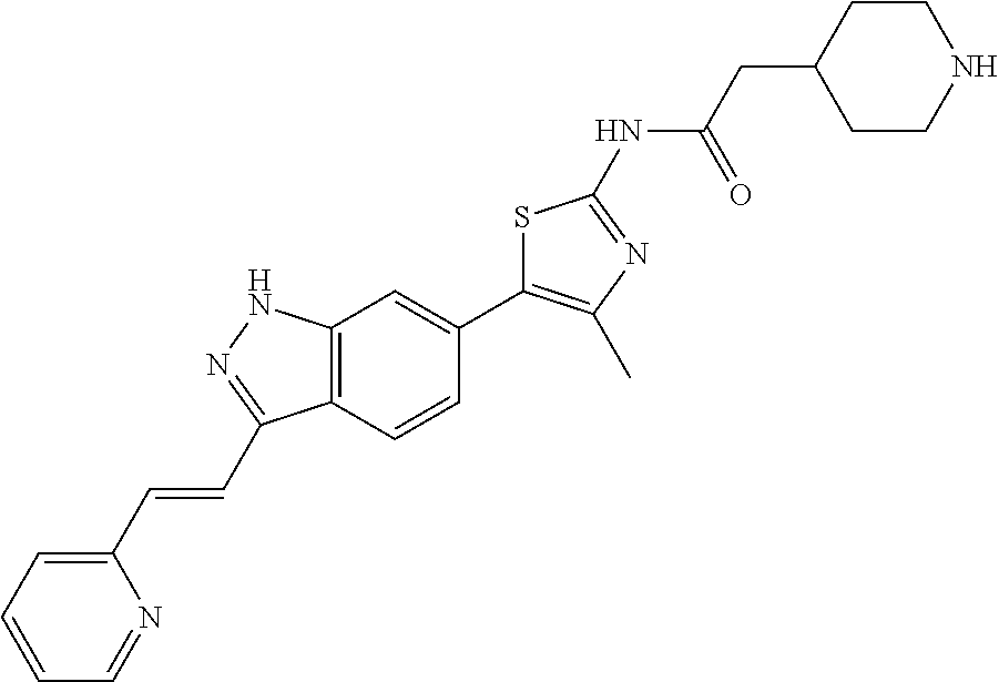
C1CNCCC1CC(=O)NC1=NC(C)=C(C2=CC3=C(C=C2)C(C=CC2=CC=CC=N2)=NN3)S1
